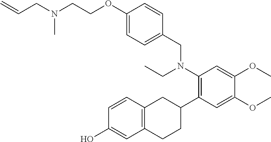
C1(OCCN(CC=C)C)=CC=C(CN(C2=C(C3CC4=C(CC3)C=C(O)C=C4)C=C(OC)C(OC)=C2)CC)C=C1
